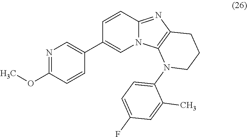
N1=C(OC)C=CC(C2=CN3C(=NC4=C3N(C3=CC=C(F)C=C3C)CCC4)C=C2)=C1
